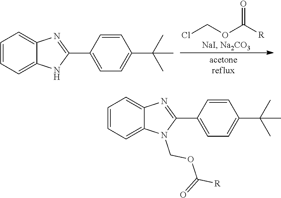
ClCOC([R])=O.C1=CC=C2C(=C1)NC(C1=CC=C(C(C)(C)C)C=C1)=N2.C1=CC=C2C(=C1)N(COC([R])=O)C(C1=CC=C(C(C)(C)C)C=C1)=N2
